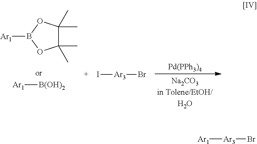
I[Ar3]Br.B1([Ar1])OC(C)(C)C(C)(C)O1.[Ar1][B(OH)2].[Pd(PPh3)4].[Ar1][Ar3]Br
